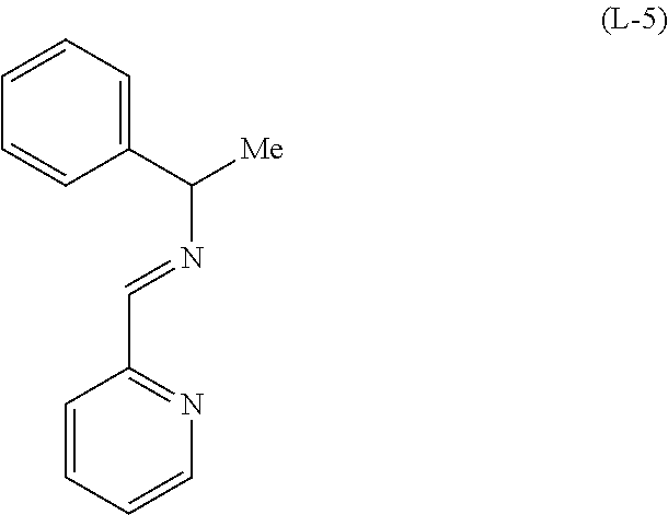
C1=CC=CN=C1C=NC([Me])C1=CC=CC=C1
